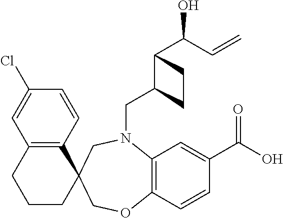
C1=C(Cl)C=CC2=C1CCCC21CN(CC2C(C(O)C=C)CC2)C2=C(C=CC(C(=O)O)=C2)OC1
